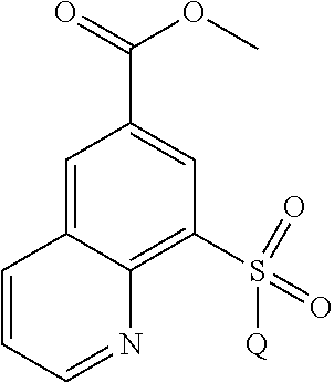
C1=C2C(=C(S(=O)(=O)[Q])C=C1C(OC)=O)N=CC=C2
